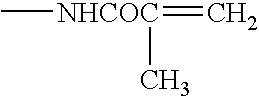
C[NHCOC](=C)C
